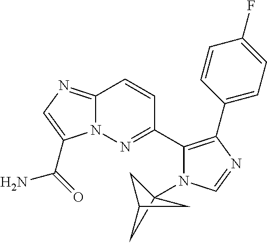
C12(N3C(C4=NN5C(=NC=C5C(=O)N)C=C4)=C(C4=CC=C(F)C=C4)N=C3)CC(C1)C2
